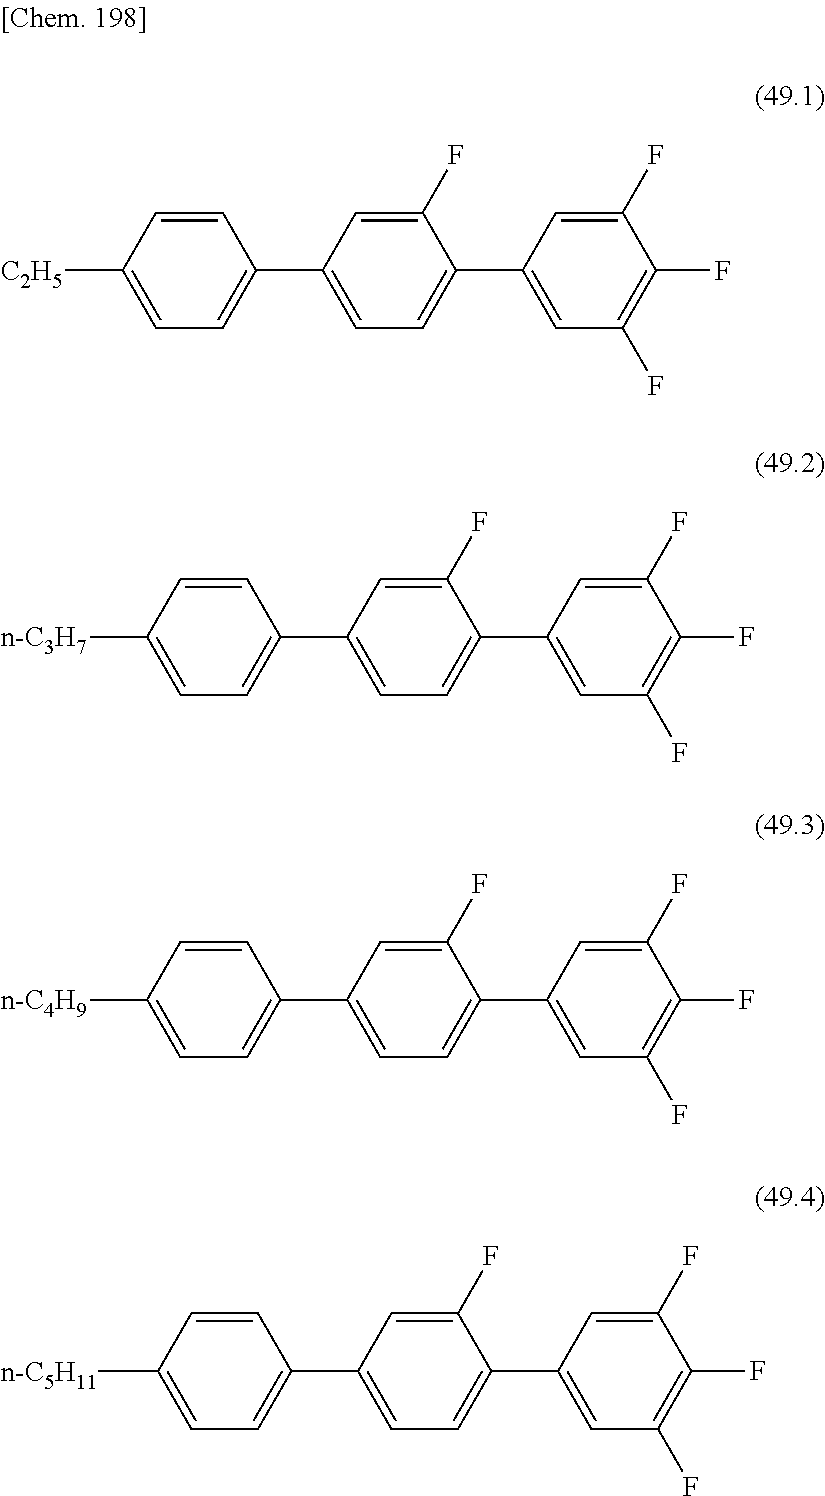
C1(F)=CC(C2=CC=C(C3=CC=C([C2H5])C=C3)C=C2F)=CC(F)=C1F.C1(F)=CC(C2=CC=C(C3=CC=C([n-C3H7])C=C3)C=C2F)=CC(F)=C1F.C1(F)=CC(C2=CC=C(C3=CC=C([n-C4H9])C=C3)C=C2F)=CC(F)=C1F.C1(F)=CC(C2=CC=C(C3=CC=C([n-C5H11])C=C3)C=C2F)=CC(F)=C1F
